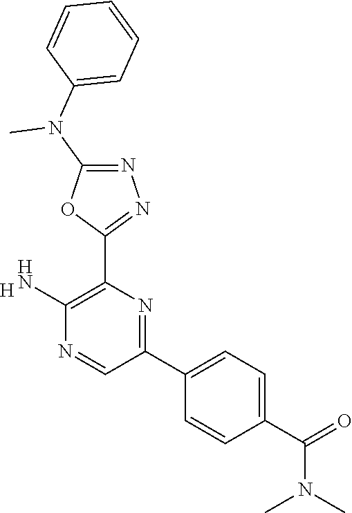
[H].C1(N)=C(C2=NN=C(N(C3=CC=CC=C3)C)O2)N=C(C2=CC=C(C(=O)N(C)C)C=C2)C=N1
